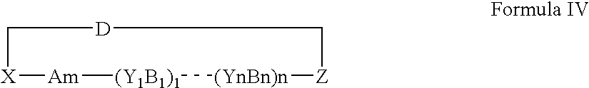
[X]1[Am][(Y1B1)1][(YnBn)n][Z]C[D]C1
